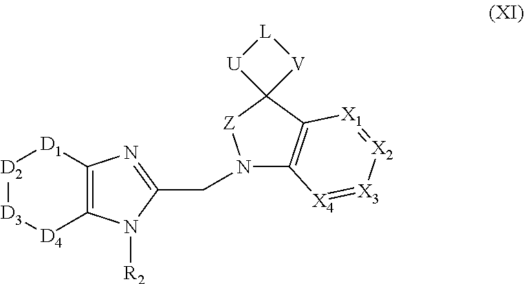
[D4]1C2=C([D1][D2][D3]1)N=C(CN1C3=C(C4([Z]1)[V][L][U]4)[X1]=[X2][X3]=[X4]3)N2[R2]
